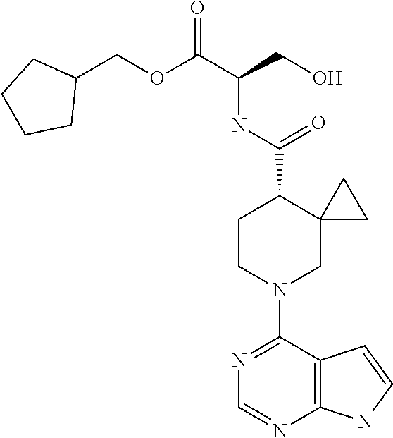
N1=C(N2CC3(C(C(NC(C(OCC4CCCC4)=O)CO)=O)CC2)CC3)C2=C(N=C1)NC=C2
